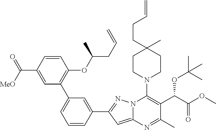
C1CN(C2=C(C(C(OC)=O)OC(C)(C)C)C(C)=NC3=CC(C4=CC(C5=C(OC(CC=C)C)C=CC(C(=O)[MeO])=C5)=CC=C4)=NN23)CCC1(C)CCC=C
